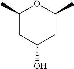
C1(C)CC(O)CC(C)O1
